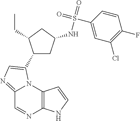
C12=NC=C(C3CC(NS(C4=CC(Cl)=C(F)C=C4)(=O)=O)CC3CC)N1C1=C(N=C2)NC=C1
